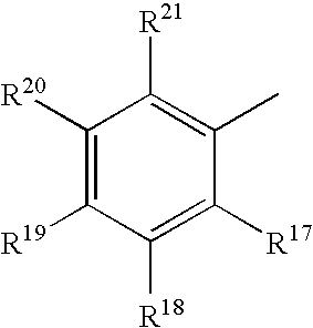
C1([R20])=C([R19])C([R18])=C([R17])C(C)=C1[R21]
